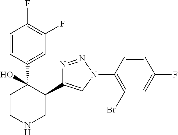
C1(C2=CN(C3=C(Br)C=C(F)C=C3)N=N2)C(C2=CC(F)=C(F)C=C2)(O)CCNC1
